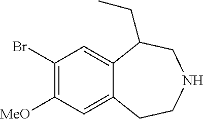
C1(Br)=C([MeO])C=C2C(=C1)C(CC)CNCC2
